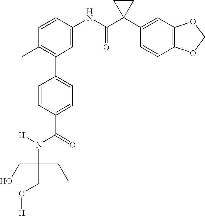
C1(NC(C2(C3=CC4=C(C=C3)OCO4)CC2)=O)=CC(C2=CC=C(C(=O)N([H])C(CC)(CO[H])CO)C=C2)=C(C)C=C1
